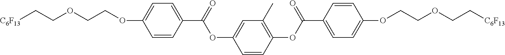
C1=CC(C(=O)OC2=CC(C)=C(OC(=O)C3=CC=C(OCCOCC[C6F13])C=C3)C=C2)=CC=C1OCCOCC[C6F13]
